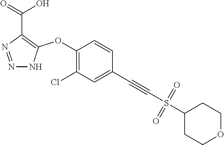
C1(OC2=C(C(=O)O)N=NN2)=C(Cl)C=C(C#CS(C2CCOCC2)(=O)=O)C=C1
